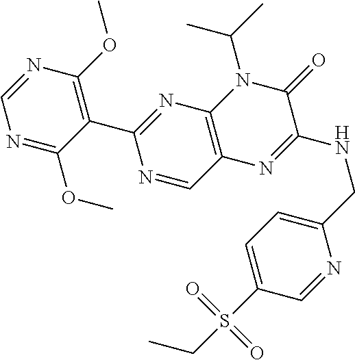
N1=C(OC)C(C2=NC3=C(C=N2)N=C(NCC2=CC=C(S(CC)(=O)=O)C=N2)C(=O)N3C(C)C)=C(OC)N=C1
